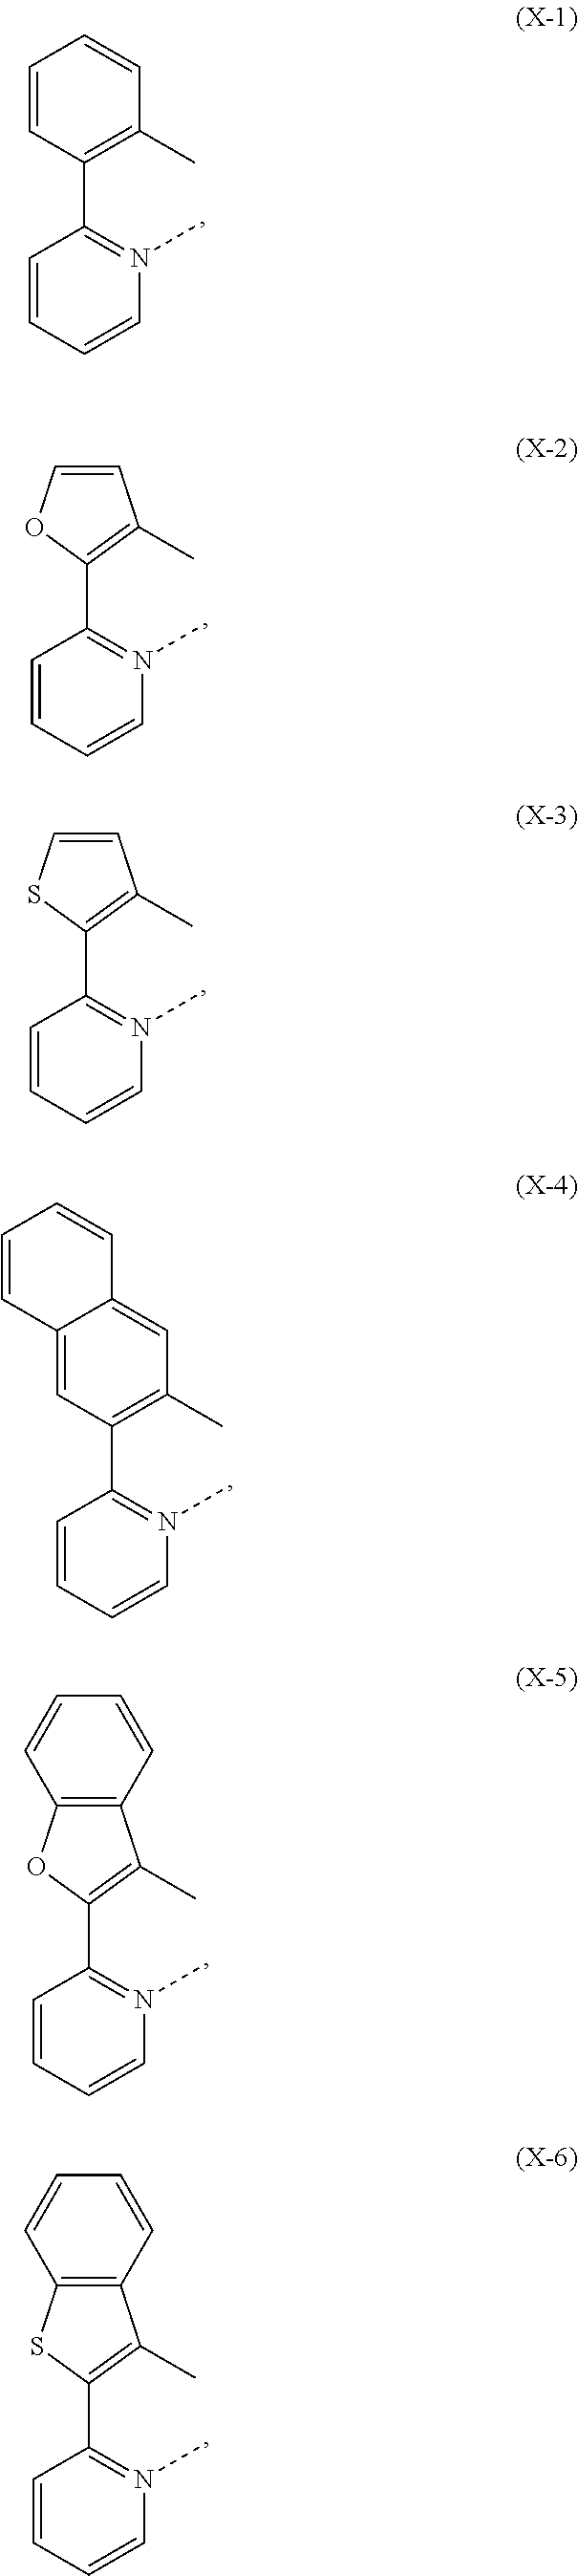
C1=CC=CN(C)=C1C1=C(C)C=CC=C1.C1=CC=CN(C)=C1C1=C(C)C=C2C(=C1)C=CC=C2.C1=CC=CN(C)=C1C1=C(C)C=CO1.C1=CC=CN(C)=C1C1=C(C)C=CS1.C1=CC=CN(C)=C1C1=C(C)C2=C(O1)C=CC=C2.C1=CC=CN(C)=C1C1=C(C)C2=C(S1)C=CC=C2
